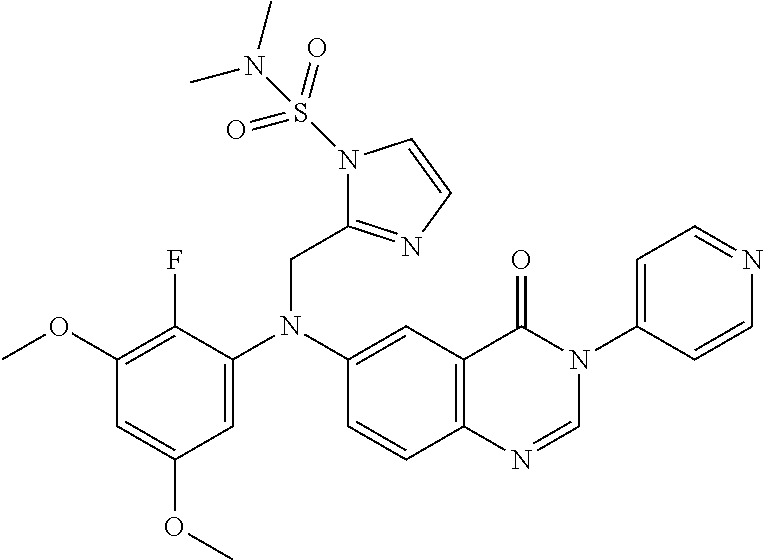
N1(S(N(C)C)(=O)=O)C(CN(C2=CC(OC)=CC(OC)=C2F)C2=CC3=C(C=C2)N=CN(C2=CC=NC=C2)C3=O)=NC=C1
